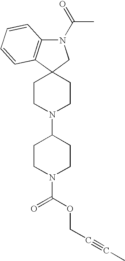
C1CN(C2CCN(C(OCC#CC)=O)CC2)CCC12CN(C(C)=O)C1=C2C=CC=C1
